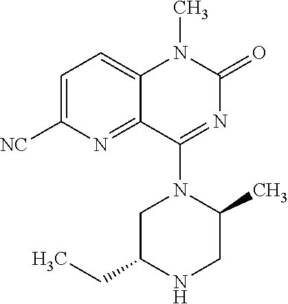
N1CC(C)N(C2=NC(=O)N(C)C3=CC=C([NC])N=C32)CC1CC
